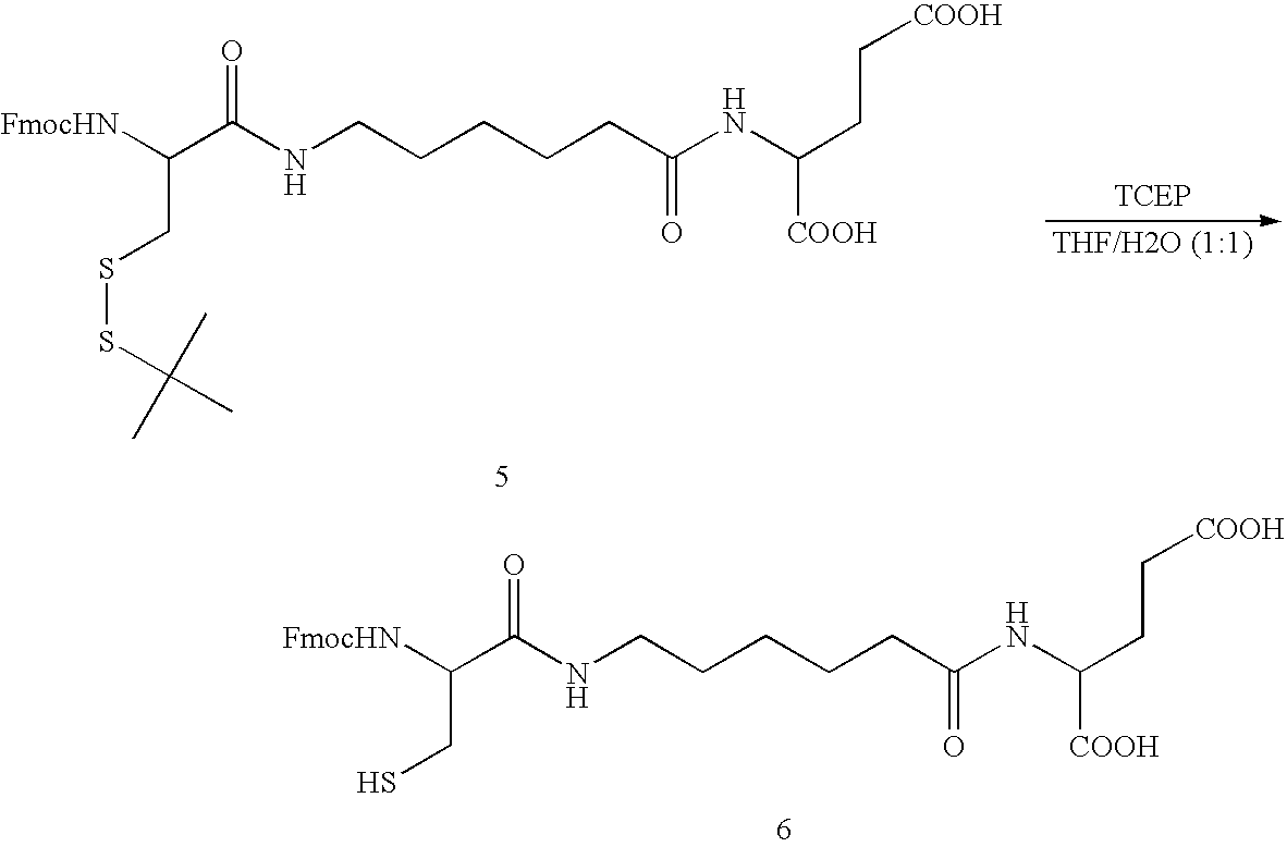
O=C(NCCCCCC(NC([COOH])CC[COOH])=O)C([FmocHN])CSSC(C)(C)C.O=C(NCCCCCC(NC([COOH])CC[COOH])=O)C([FmocHN])CS
